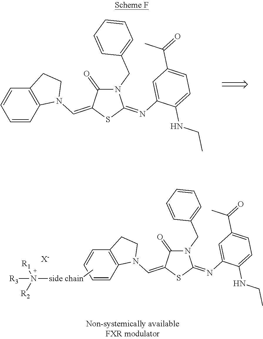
C1=CC2=C(C=C1)CCN2C=C1SC(=NC2=CC(C(C)=O)=CC=C2NCC)N(CC2=CC=CC=C2)C1=O.C1=CC2=C(C=C1)CCN2C=C1SC(=NC2=CC(C(C)=O)=CC=C2NCC)N(CC2=CC=CC=C2)C1=O.N([side chain]C)([R1])([R2])[R3].[X-]
